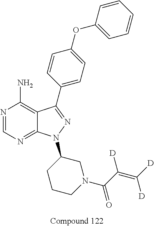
N1=CN=C2C(=C1N)C(C1=CC=C(OC3=CC=CC=C3)C=C1)=NN2C1CCCN(C(C(=C([D])[D])[D])=O)C1
